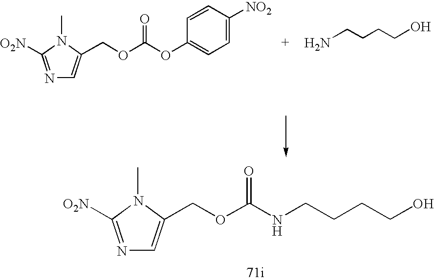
C1=C(COC(NCCCCO)=O)N(C)C([O2N])=N1.C1=C(COC(OC2=CC=C([NO2])C=C2)=O)N(C)C([O2N])=N1.NCCCCO
